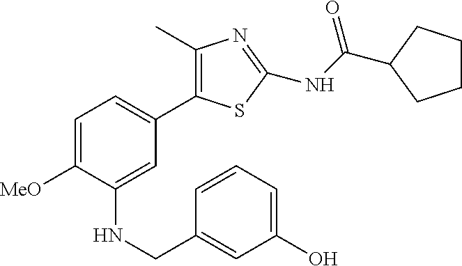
C1=C([MeO])C(NCC2=CC(O)=CC=C2)=CC(C2=C(C)N=C(NC(=O)C3CCCC3)S2)=C1
